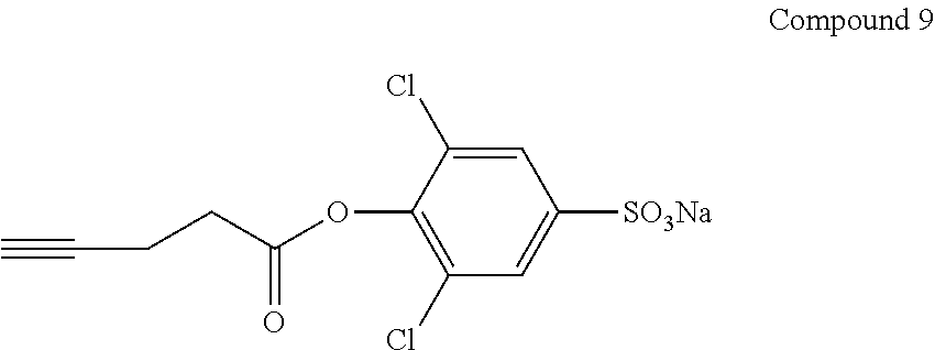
O(C1=C(Cl)C=C([SO3Na])C=C1Cl)C(CCC#C)=O
